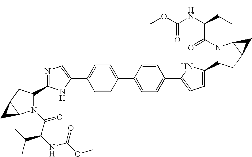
C1(C2=NC=C(C3=CC=C(C4=CC=C(C5=CC=C(C6N(C(=O)C(NC(OC)=O)C(C)C)C7C(C6)C7)N5)C=C4)C=C3)N2)CC2C(C2)N1C(=O)C(NC(OC)=O)C(C)C
